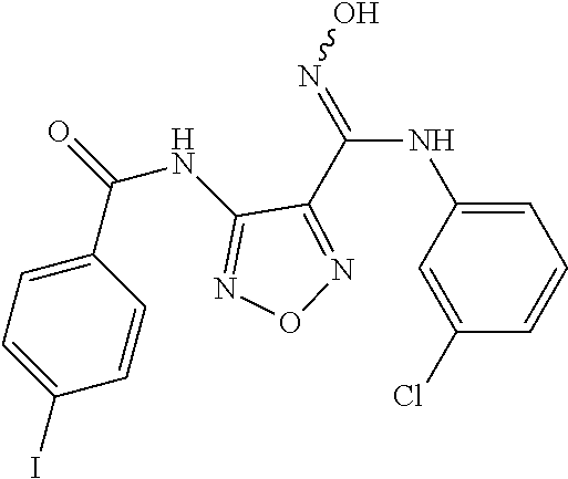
C1=C(NC(=NO)C2=NON=C2NC(=O)C2=CC=C(I)C=C2)C=C(Cl)C=C1
